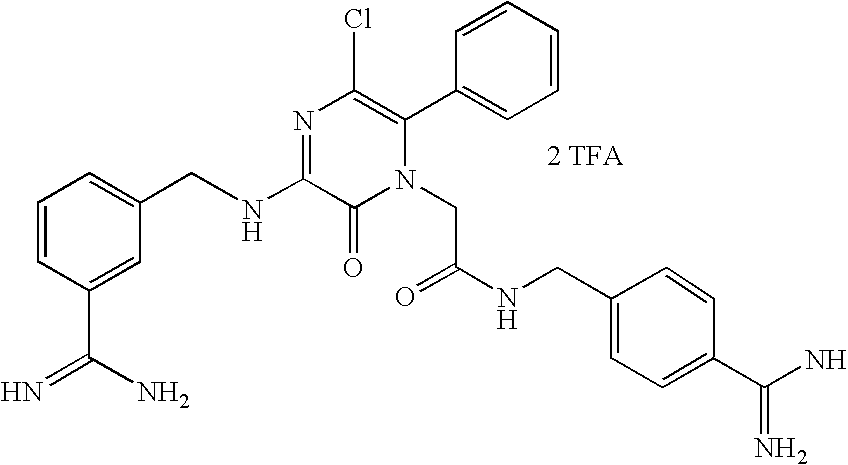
N(C1=NC(Cl)=C(C2=CC=CC=C2)N(CC(NCC2=CC=C(C(N)=N)C=C2)=O)C1=O)CC1=CC=CC(C(=N)N)=C1.[2 TFA]
